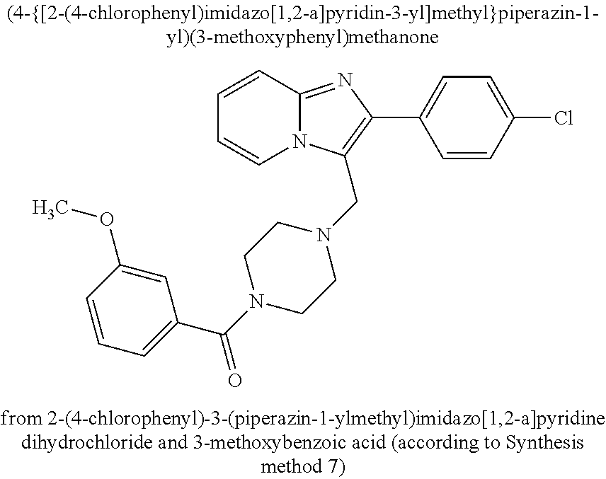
C1=CC2=NC(C3=CC=C(Cl)C=C3)=C(CN3CCN(C(C4=CC=CC(OC)=C4)=O)CC3)N2C=C1
